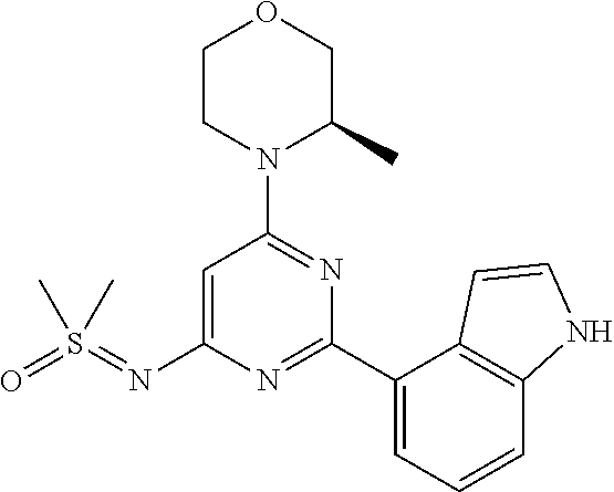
C1=C(N=S(=O)(C)C)N=C(C2=CC=CC3=C2C=CN3)N=C1N1C(C)COCC1
